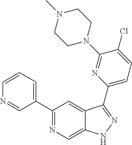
C1(C2=CC=CN=C2)=NC=C2C(=C1)C(C1=CC=C(Cl)C(N3CCN(C)CC3)=N1)=NN2
